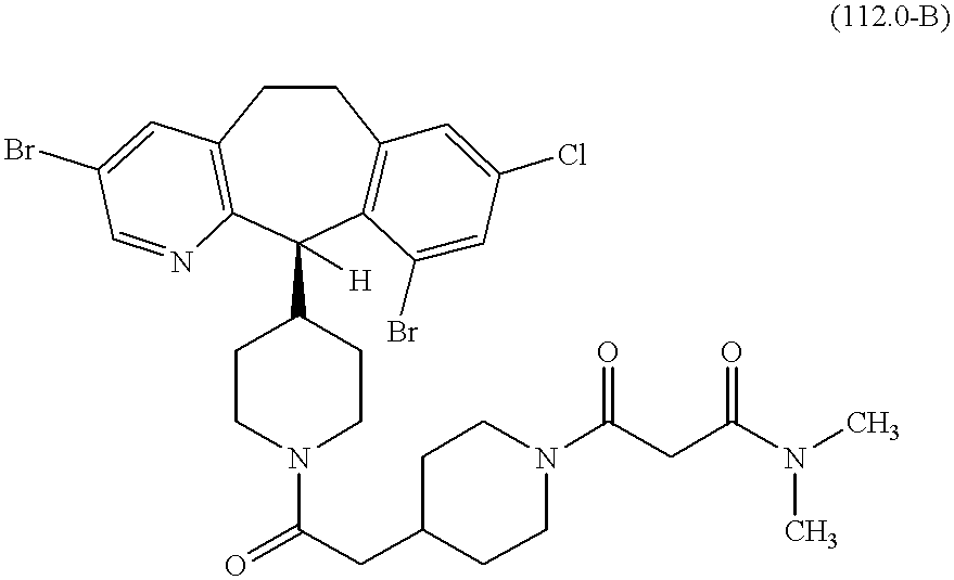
O=C(CC1CCN(C(CC(=O)N(C)C)=O)CC1)N1CCC(C2([H])C3=C(CCC4=C2N=CC(Br)=C4)C=C(Cl)C=C3Br)CC1
